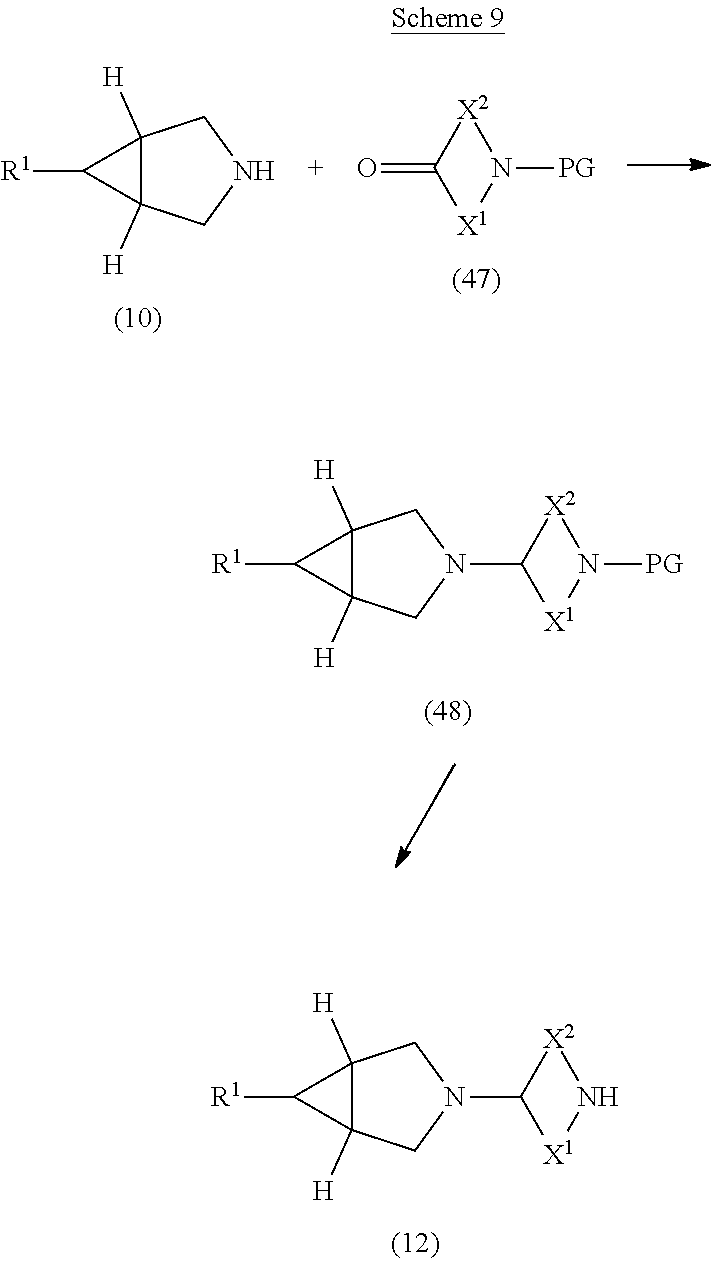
[R1]C1C2([H])C1([H])CN(C1[X2]N[X1]1)C2.[R1]C1C2([H])C1([H])CNC2.O=C1[X2]N([PG])[X1]1.[R1]C1C2([H])C1([H])CN(C1[X2]N([PG])[X1]1)C2
